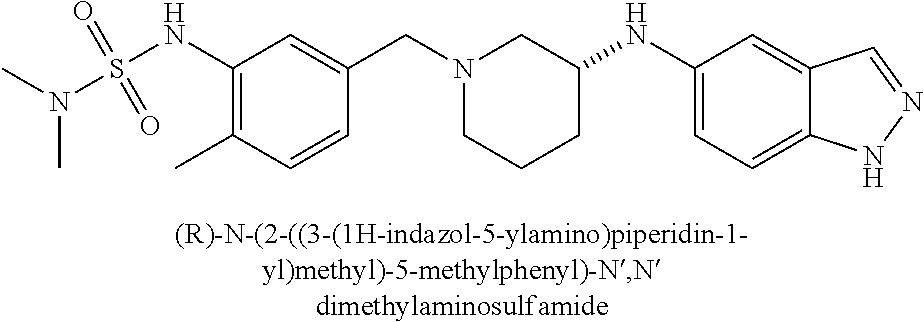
C(N1CCCC(NC2=CC=C3C(=C2)C=NN3)C1)C1=CC(NS(N(C)C)(=O)=O)=C(C)C=C1
